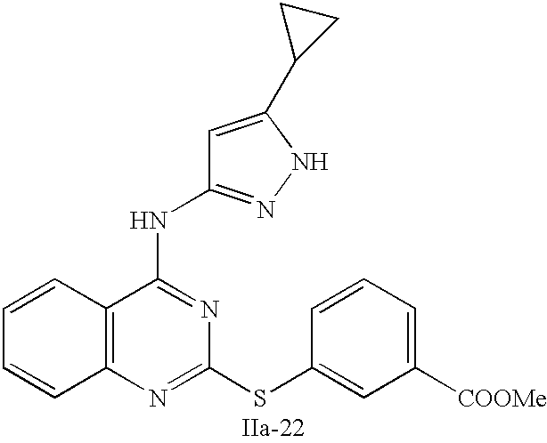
C12=C(N=C(SC3=CC([COOMe])=CC=C3)N=C1NC1=NNC(C3CC3)=C1)C=CC=C2
